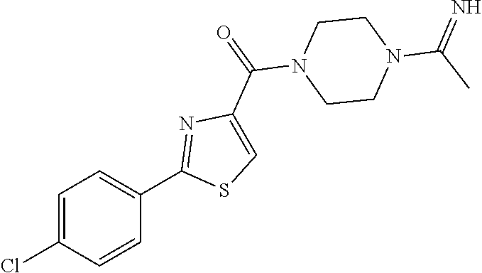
C1=C(Cl)C=CC(C2=NC(C(N3CCN(C(C)=N)CC3)=O)=CS2)=C1
